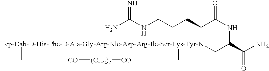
NC(NCCCC1[Hep-Dab-D-His-Phe-D-Ala-Gly-Arg-Nle-Asp-Arg-Ile-Ser-Lys-Tyr-N]2(CC(C(N)=O)NC1=O)C[CO][(CH2)2][CO]C2)=N
